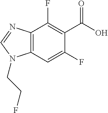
C12=C(C=C(F)C(C(O)=O)=C1F)N(CCF)C=N2
